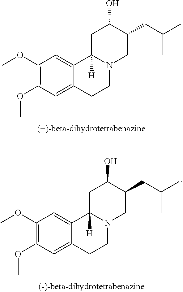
C1(OC)=C(OC)C=C2C(=C1)C1([H])N(CC2)CC(CC(C)C)C(O)C1.C1(OC)=C(OC)C=C2C(=C1)C1([H])N(CC2)CC(CC(C)C)C(O)C1
